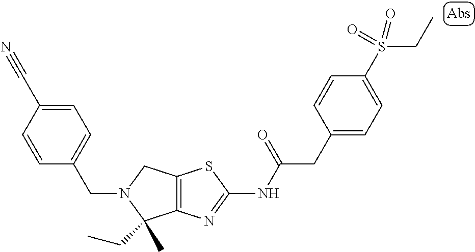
C12=C(N=C(NC(CC3=CC=C(S(=O)(=O)CC)C=C3)=O)S1)C(C)(CC)N(CC1=CC=C(C#N)C=C1)C2
